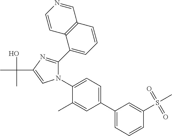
N1(C2=CC=C(C3=CC=CC(S(=O)(=O)C)=C3)C=C2C)C(C2=CC=CC3=C2C=CN=C3)=NC(C(O)(C)C)=C1
